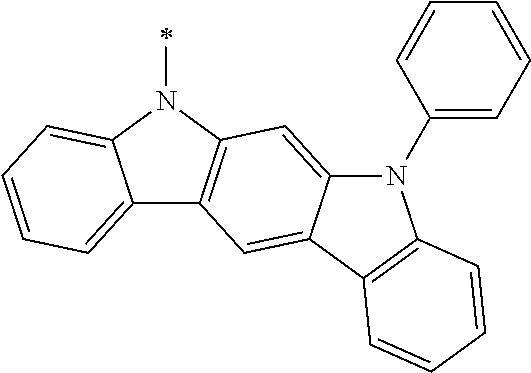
C12=CC=CC=C1N(C)C1=C2C=C2C(=C1)N(C1=CC=CC=C1)C1=C2C=CC=C1
